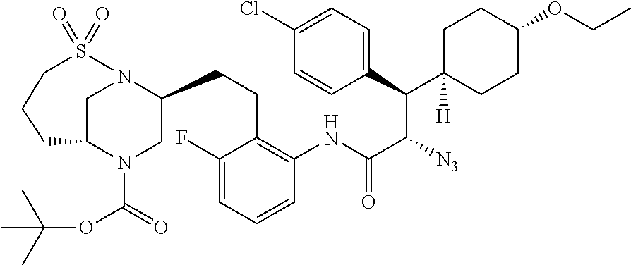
C1(F)=CC=CC(NC(C([N3])C(C2([H])CCC(OCC)CC2)C2=CC=C(Cl)C=C2)=O)=C1CCC1CN(C(=O)OC(C)(C)C)C2CN1S(=O)(=O)CCC2
